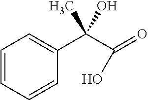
C1=C(C(C(=O)O)(O)C)C=CC=C1
